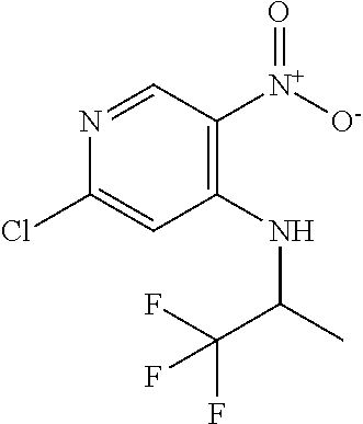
C1=NC(Cl)=CC(NC(C(F)(F)F)C)=C1[N+]([O-])=O
